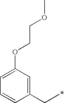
C1(CC)=CC(OCCOC)=CC=C1
